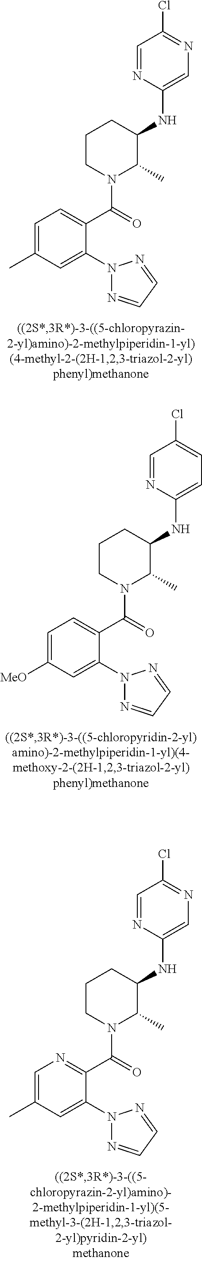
C(=O)(N1C(C)C(NC2=CC=C(Cl)C=N2)CCC1)C1=CC=C([MeO])C=C1N1N=CC=N1.C(=O)(N1C(C)C(NC2=CN=C(Cl)C=N2)CCC1)C1=NC=C(C)C=C1N1N=CC=N1.C(=O)(N1C(C)C(NC2=CN=C(Cl)C=N2)CCC1)C1=CC=C(C)C=C1N1N=CC=N1
